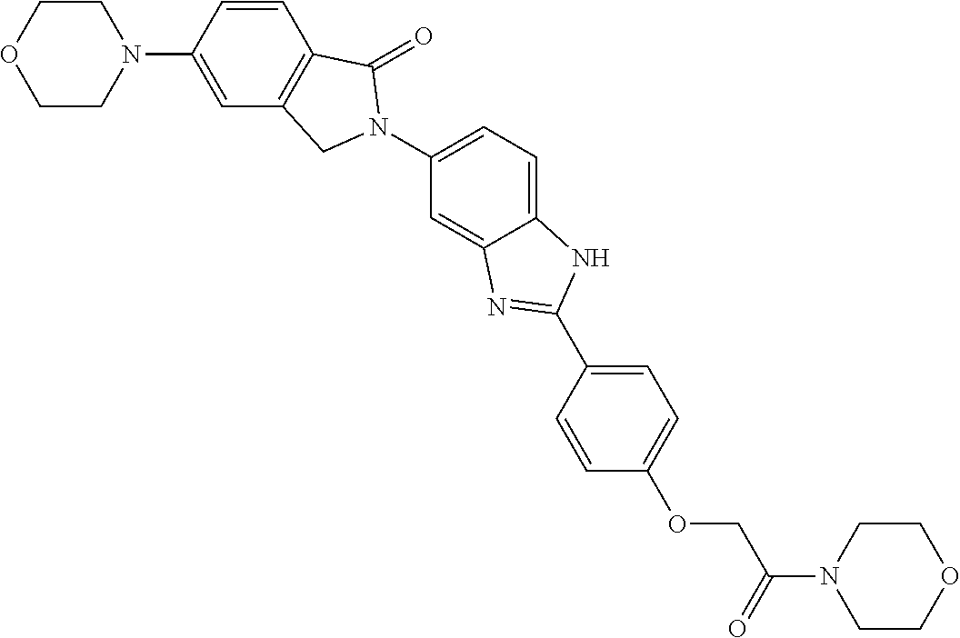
C1=CC(N2CCOCC2)=CC2=C1C(=O)N(C1=CC=C3C(=C1)N=C(C1=CC=C(OCC(N4CCOCC4)=O)C=C1)N3)C2
